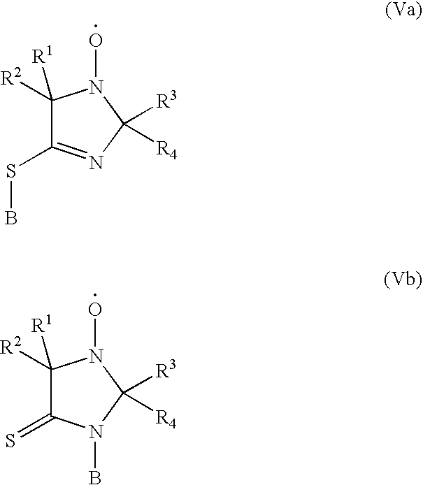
C1([R2])([R1])C(SB)=NC([R3])([R4])N1O.C1([R2])([R1])C(=S)N(B)C([R3])([R4])N1O
